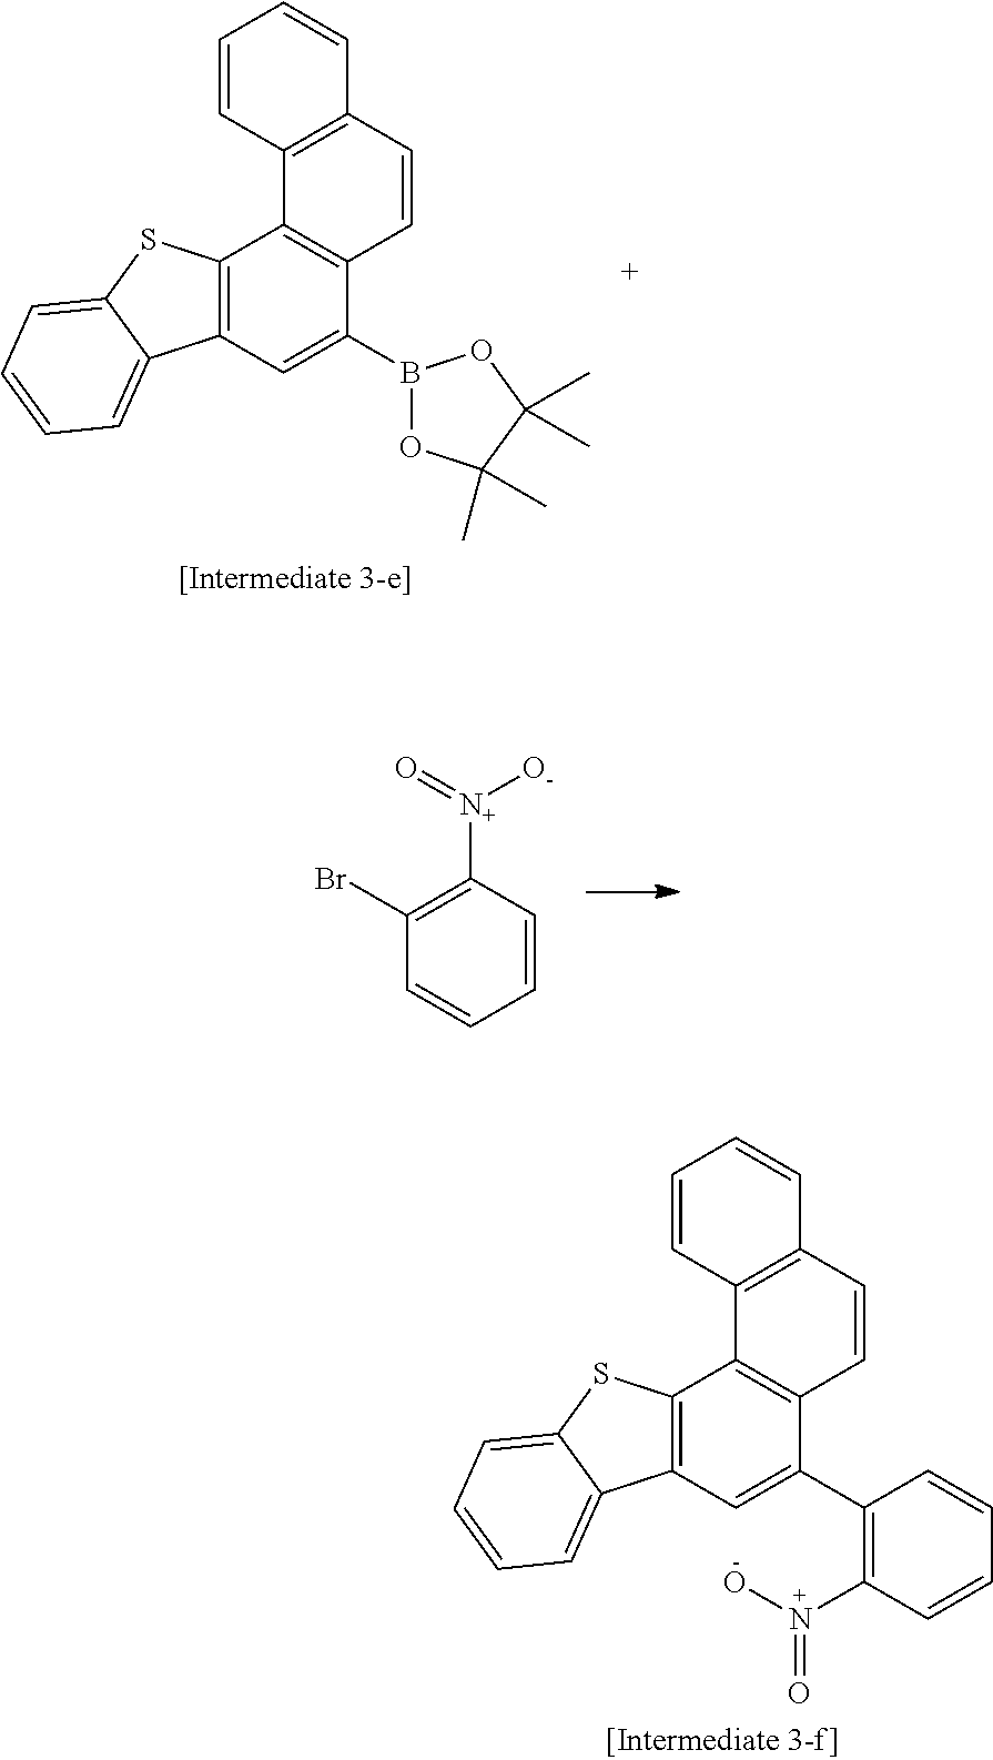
C1=CC2=C(C=C1)C=CC1=C2C2=C(C=C1B1OC(C)(C)C(C)(C)O1)C1=CC=CC=C1S2.C1([N+](=O)[O-])=C(Br)C=CC=C1.C1=CC2=C(C=C1)C=CC1=C2C2=C(C=C1C1=C(N(O)=O)C=CC=C1)C1=CC=CC=C1S2
